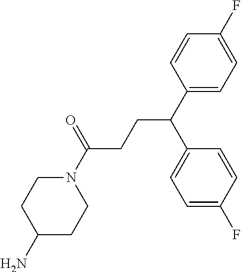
C1(C(C2=CC=C(F)C=C2)CCC(N2CCC(N)CC2)=O)=CC=C(F)C=C1
